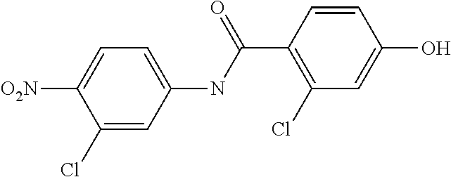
C1(Cl)=CC(NC(C2=C(Cl)C=C(O)C=C2)=O)=CC=C1[O2N]
